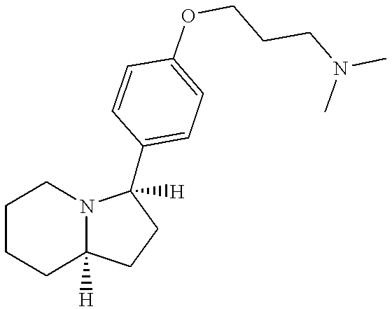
C1CCC2([H])N(C1)C(C1=CC=C(OCCCN(C)C)C=C1)([H])CC2
